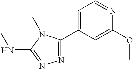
C1=C(C2=NN=C(NC)N2C)C=C(OC)N=C1
